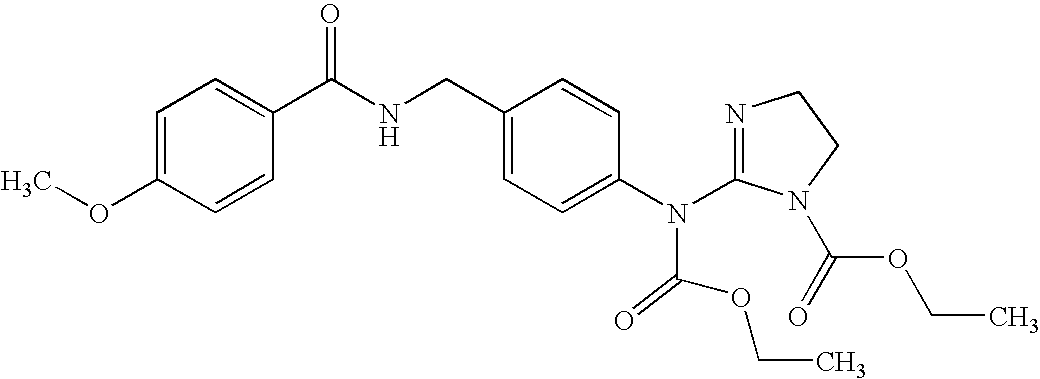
C1=C(OC)C=CC(C(NCC2=CC=C(N(C3=NCCN3C(OCC)=O)C(OCC)=O)C=C2)=O)=C1
